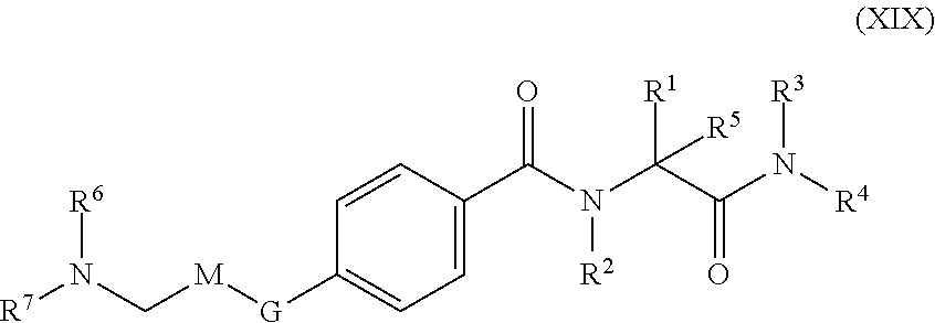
[R7]N(C[M][G]C1=CC=C(C(N(C(C(N([R4])[R3])=O)([R1])[R5])[R2])=O)C=C1)[R6]
